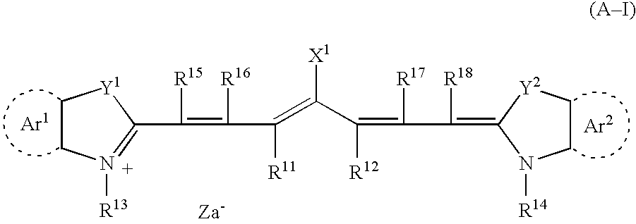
C1CN([R13])=C(C([R15])=C([R16])C([R11])=C(C(=C(C(=C2N([R14])CC[Y2]2)[R18])[R17])[R12])[X1])[Y1]1
